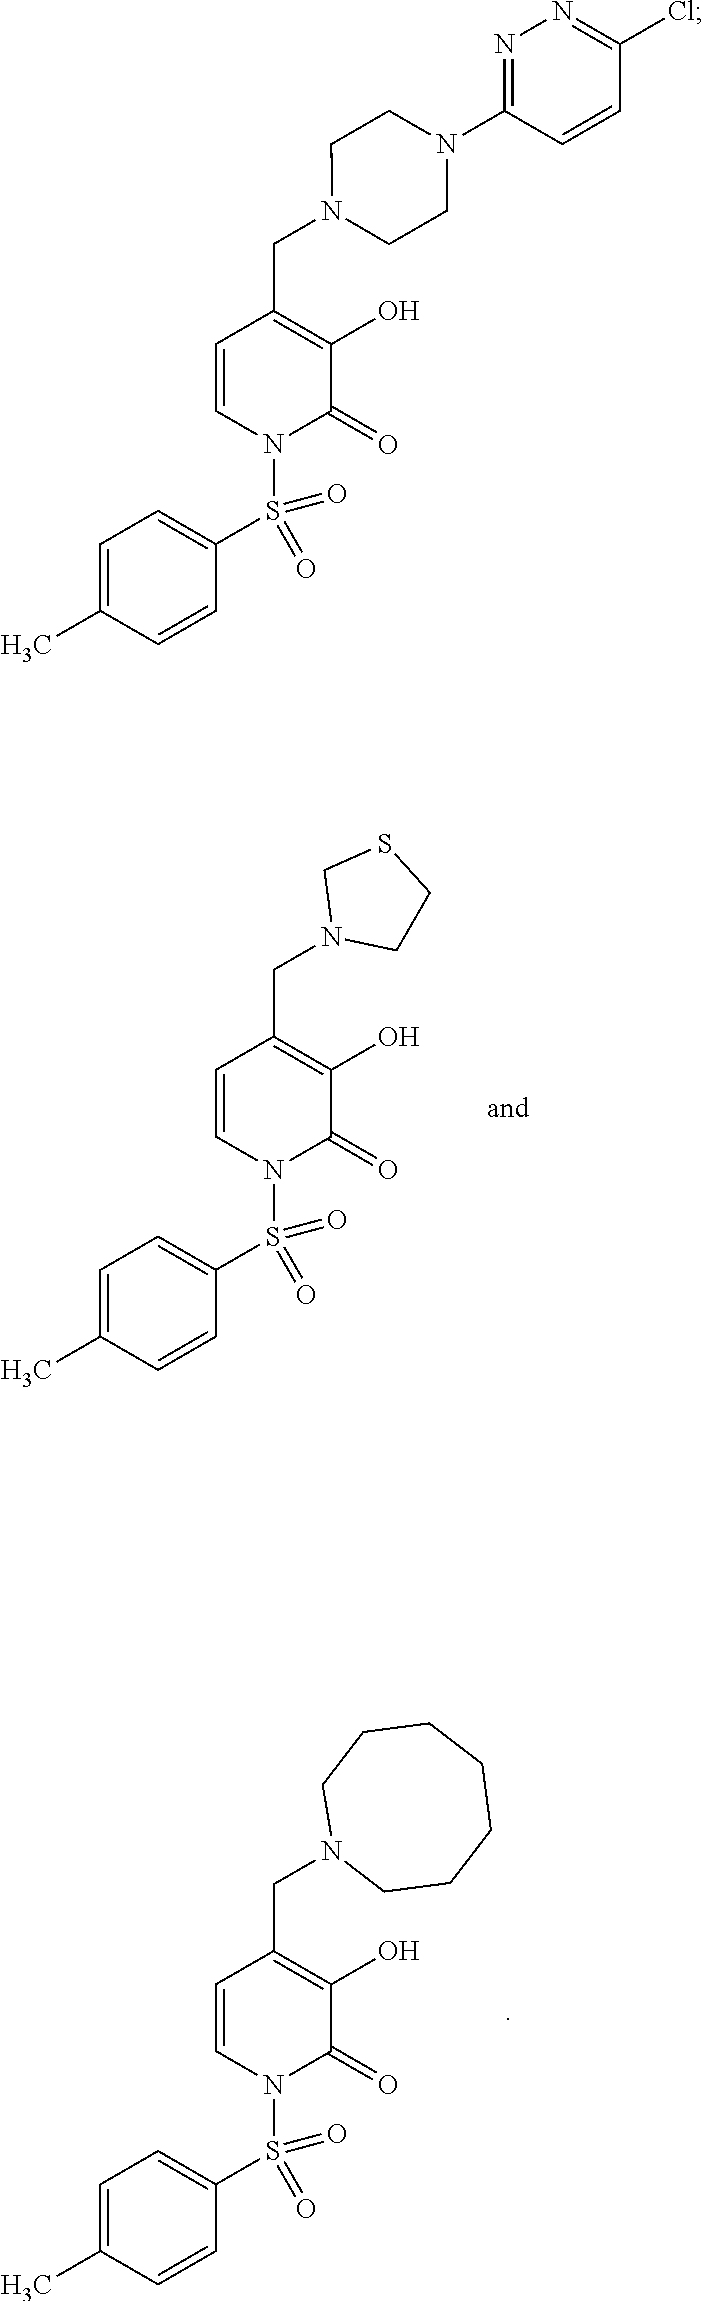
C1=C(C)C=CC(S(=O)(N2C(=O)C(O)=C(CN3CCN(C4=NN=C(Cl)C=C4)CC3)C=C2)=O)=C1.C1=C(C)C=CC(S(=O)(N2C(=O)C(O)=C(CN3CSCC3)C=C2)=O)=C1.C1=C(C)C=CC(S(=O)(N2C(=O)C(O)=C(CN3CCCCCCC3)C=C2)=O)=C1
